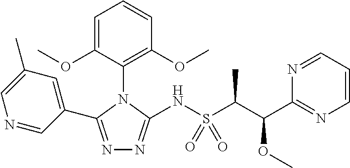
N1=C(C2=CC(C)=CN=C2)N(C2=C(OC)C=CC=C2OC)C(NS(C(C(C2=NC=CC=N2)OC)C)(=O)=O)=N1
